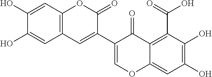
C1(O)=CC2=C(C=C(C3=COC4=CC(O)=C(O)C(C(=O)O)=C4C3=O)C(=O)O2)C=C1O
